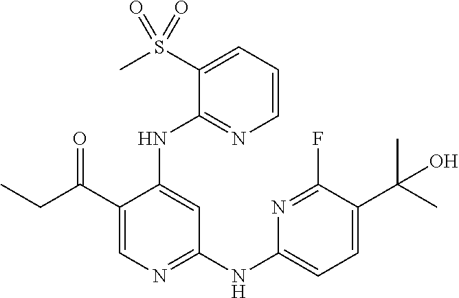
C1(C(CC)=O)=CN=C(NC2=CC=C(C(C)(C)O)C(F)=N2)C=C1NC1=NC=CC=C1S(C)(=O)=O
